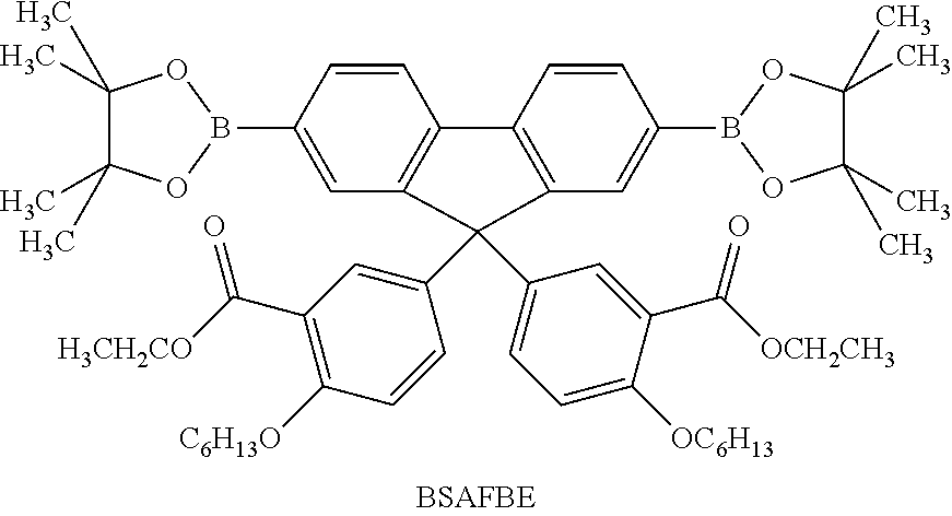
C1=CC(B2OC(C)(C)C(C)(C)O2)=CC2=C1C1=C(C=C(B3OC(C)(C)C(C)(C)O3)C=C1)C2(C1=CC(C([H3CH2CO])=O)=C([C6H13O])C=C1)C1=CC=C([OC6H13])C(C([OCH2CH3])=O)=C1
